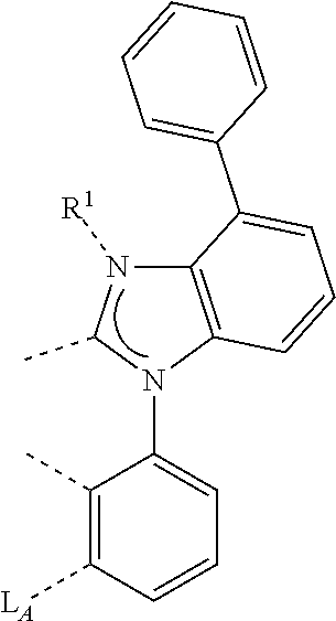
C12=C(N(C3=CC=CC([LA])=C3C)C(C)N1[R1])C=CC=C2C1=CC=CC=C1
